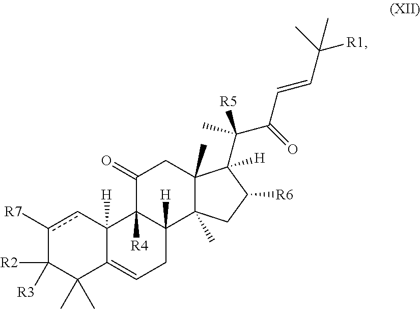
c1([R7])cC2([H])C(=CCC3([H])C2([R4])C(=O)CC2(C)C3(C)CC([R6])C2(C(C)(C(=O)C=CC([R1])(C)C)[R5])[H])C(C)(C)C1([R2])[R3]
